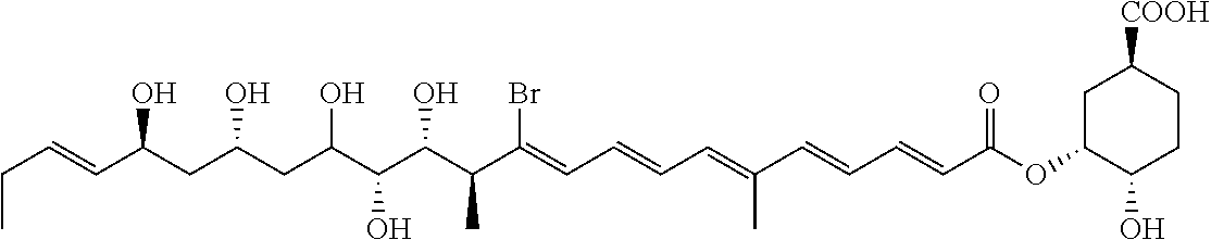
CCC=CC(CC(CC(C(C(C(C(=CC=CC=C(C=CC=CC(OC1CC([COOH])CCC1O)=O)C)Br)C)O)O)O)O)O
